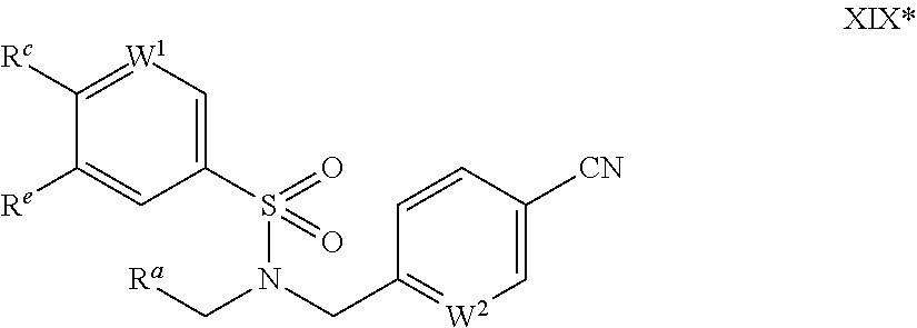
C1([Re])=CC(S(N(C[Ra])CC2=[W2]C=C([CN])C=C2)(=O)=O)=C[W1]=C1[Rc]
